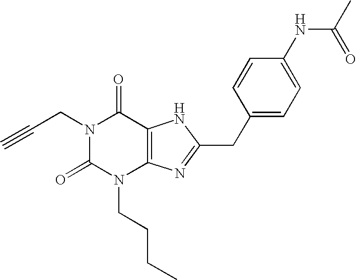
N1(CC#C)C(=O)N(CCCC)C2=C(C1=O)NC(CC1=CC=C(NC(C)=O)C=C1)=N2
